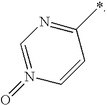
C1=N(=O)C=CC(*)=N1
